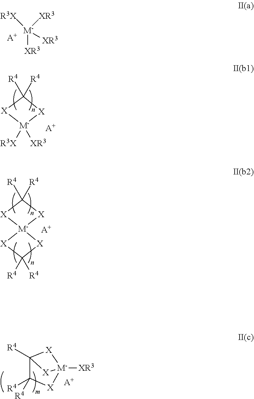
[M-]([XR3])([R3X])([XR3])[XR3].[A+].C1([R4])([R4])[X][M-]([XR3])([R3X])[X]1.[A+].C12([R4])C([R4])([R4])[X][M-]([XR3])([X]1)[X]2.[A+].C1([R4])([R4])[X][M-]2([X]1)[X]C([R4])([R4])[X]2.[A+]
